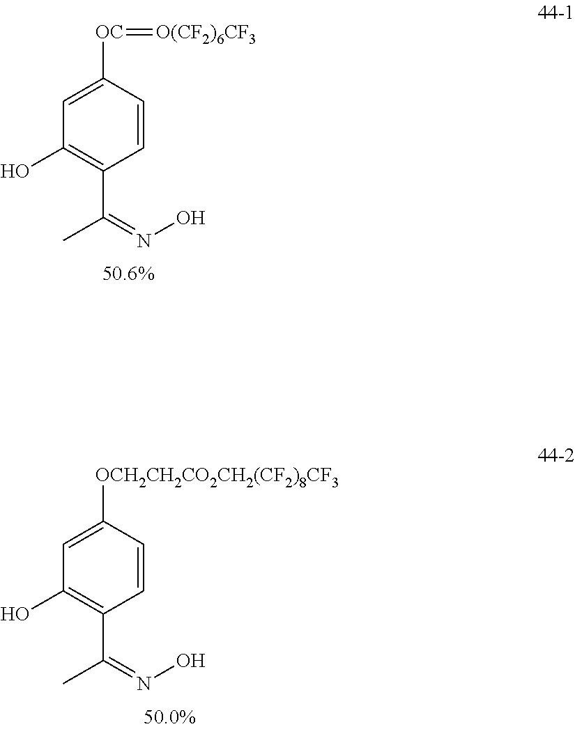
C1=CC([OC]=[O(CF2)6CF3])=CC(O)=C1C(=NO)C.C1=CC([OCH2CH2CO2CH2(CF2)8CF3])=CC(O)=C1C(=NO)C
